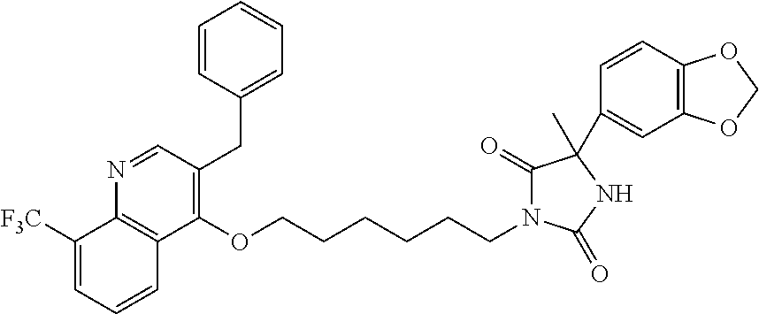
C1(OCCCCCCN2C(=O)C(C3=CC4=C(C=C3)OCO4)(C)NC2=O)=C(CC2=CC=CC=C2)C=NC2=C1C=CC=C2[F3C]
